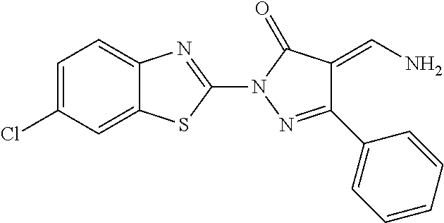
C12=CC=C(Cl)C=C1SC(N1N=C(C3=CC=CC=C3)C(=CN)C1=O)=N2
